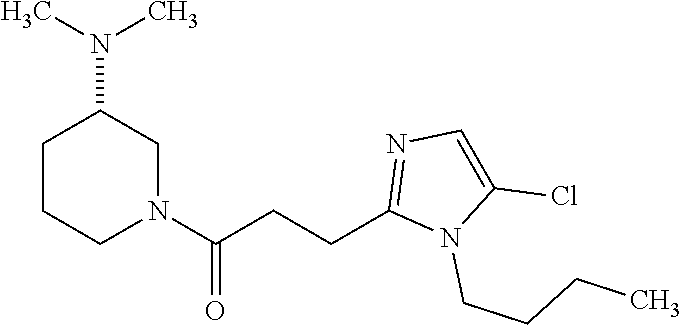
N1(C(CCC2=NC=C(Cl)N2CCCC)=O)CC(N(C)C)CCC1
